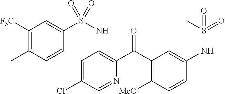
C1=C(Cl)C=NC(C(C2=C([MeO])C=CC(NS(=O)(C)=O)=C2)=O)=C1NS(=O)(C1=CC([F3C])=C(C)C=C1)=O
